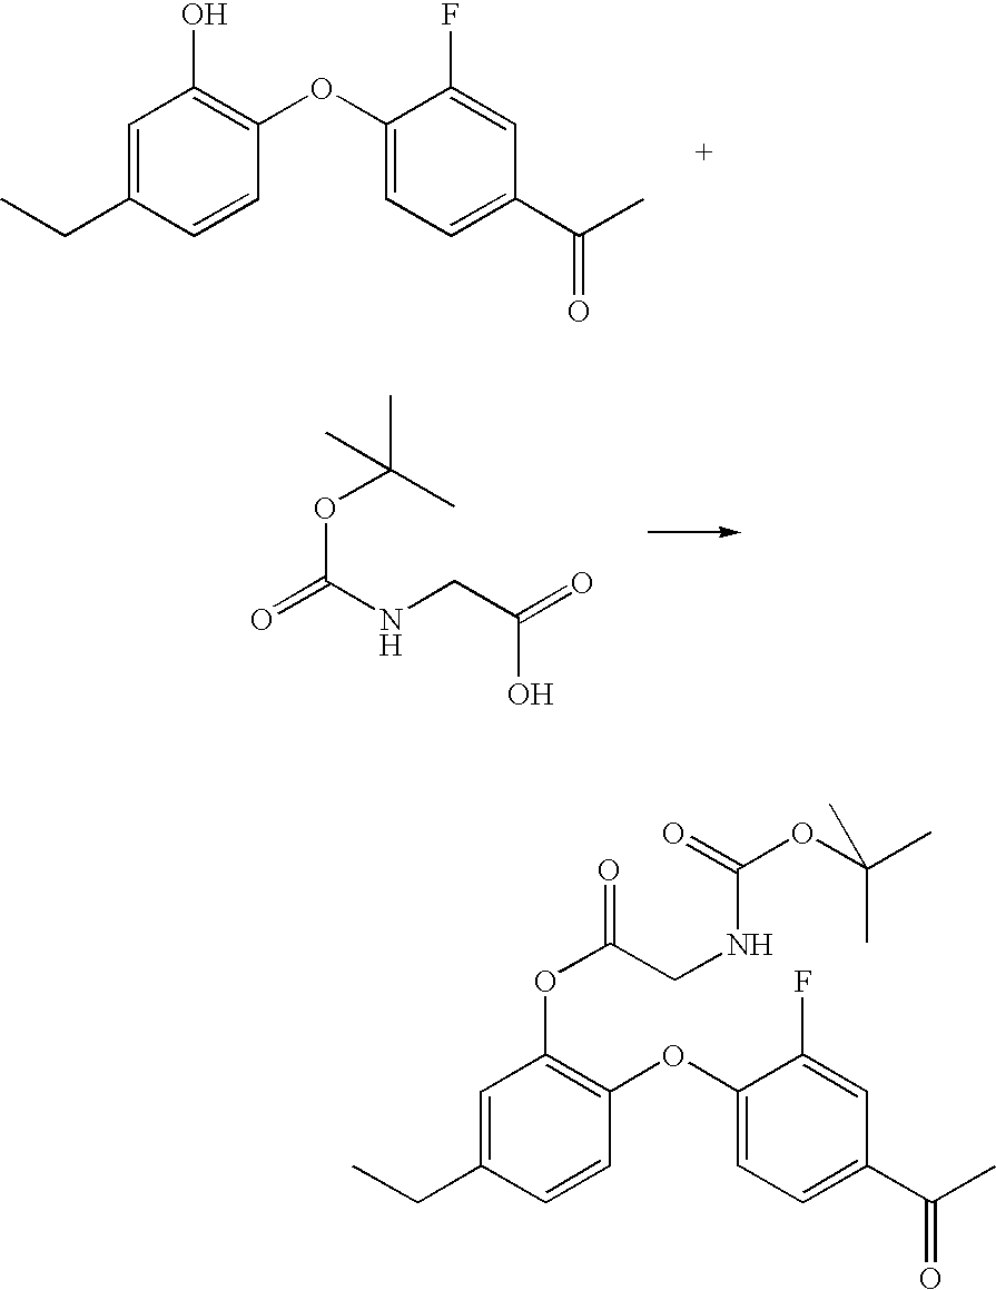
C1=C(CC)C=CC(OC2=CC=C(C(C)=O)C=C2F)=C1O.O=C(NCC(=O)O)OC(C)(C)C.C1=C(CC)C=CC(OC2=CC=C(C(C)=O)C=C2F)=C1OC(CNC(OC(C)(C)C)=O)=O
